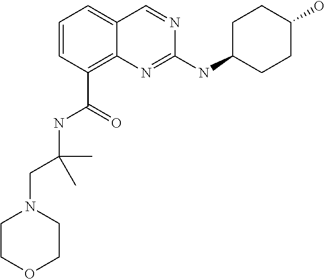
C1=CC=C2C(=C1C(=O)NC(CN1CCOCC1)(C)C)N=C(NC1CCC(O)CC1)N=C2
